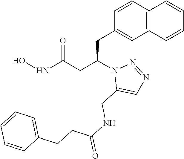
C1(CC(CC(=O)NO)N2C(CNC(=O)CCC3=CC=CC=C3)=CN=N2)=CC2=C(C=C1)C=CC=C2
